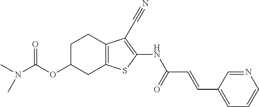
N(C)(C(OC1CC2=C(CC1)C(C#N)=C(NC(C=CC1=CC=CN=C1)=O)S2)=O)C
